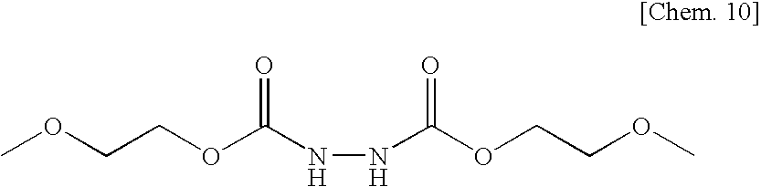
COCCOC(NNC(OCCOC)=O)=O
